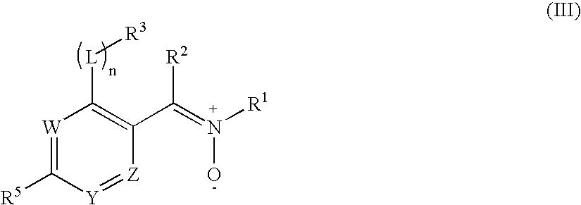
[W]1=C([R5])[Y]=[Z]C(C(=N([R1])O)[R2])=C1[L][R3]
